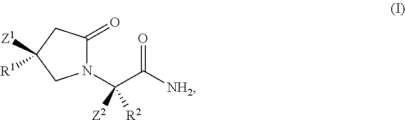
N1(C(C([NH2])=O)([R2])[Z2])C(=O)CC([R1])([Z1])C1
